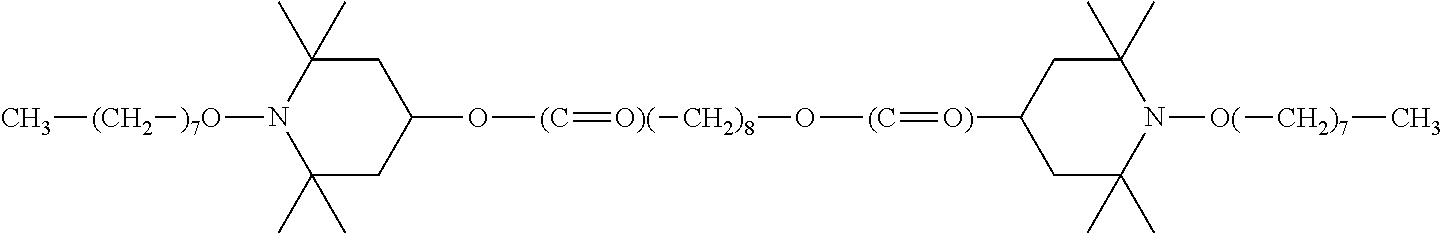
N1([)7O][(CH2]C)C(C)(C)CC(O[(C]=[O)(][CH2)8]O[(C]=[O)]C2CC(C)(C)N([O(][CH2)7]C)C(C)(C)C2)CC1(C)C
